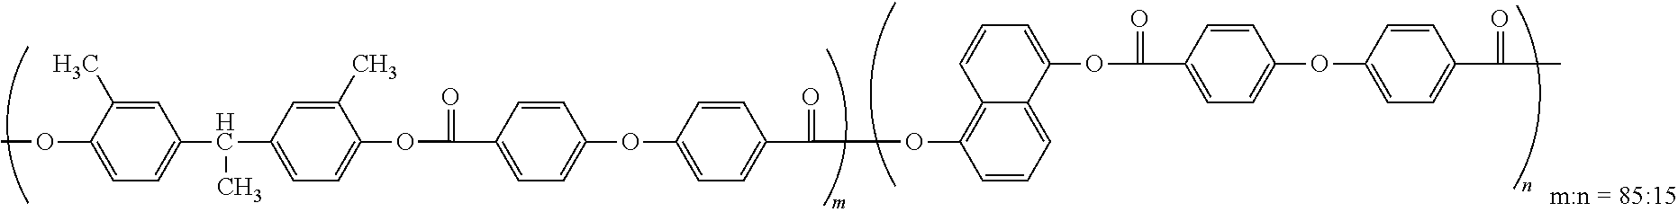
COC1=CC=C(C(C2=CC=C(OC(=O)C3=CC=C(OC4=CC=C(C(=O)OC5=C6C(=CC=C5)C(OC(=O)C5=CC=C(OC7=CC=C(C(=O)C)C=C7)C=C5)=CC=C6)C=C4)C=C3)C(C)=C2)C)C=C1C
